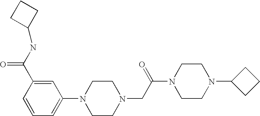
C1(C(NC2CCC2)=O)=CC(N2CCN(CC(N3CCN(C4CCC4)CC3)=O)CC2)=CC=C1
